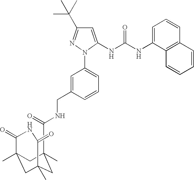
C1=C(CNC(=O)C2(C)CC3(C)CC(C)(C(=O)NC3=O)C2)C=CC=C1N1C(NC(NC2=CC=CC3=C2C=CC=C3)=O)=CC(C(C)(C)C)=N1
